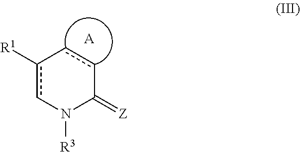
c1([R1])cN([R3])C(=[Z])cc-1.[A]
